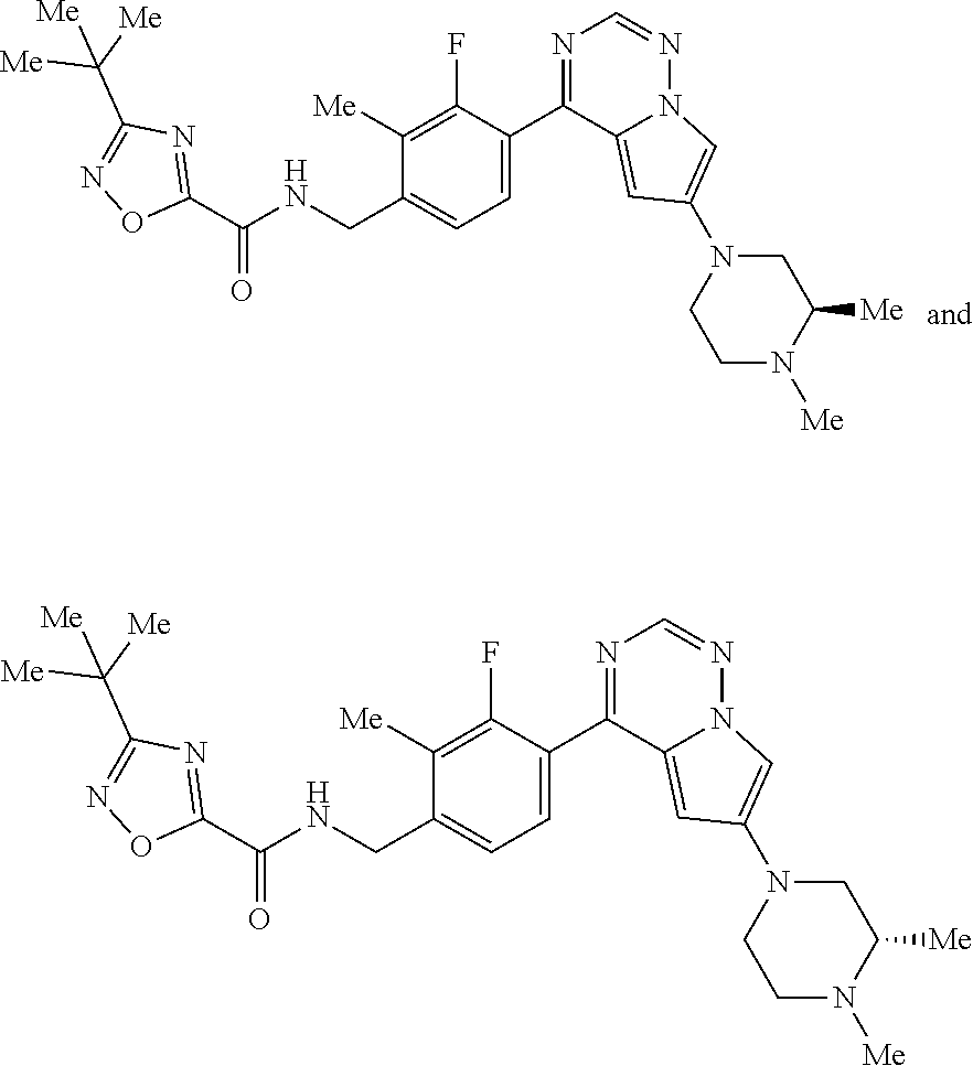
C1([Me])=C(F)C(C2=NC=NN3C2=CC(N2CCN([Me])C([Me])C2)=C3)=CC=C1CNC(C1=NC(C([Me])([Me])[Me])=NO1)=O.C1([Me])=C(F)C(C2=NC=NN3C2=CC(N2CCN([Me])C([Me])C2)=C3)=CC=C1CNC(C1=NC(C([Me])([Me])[Me])=NO1)=O
